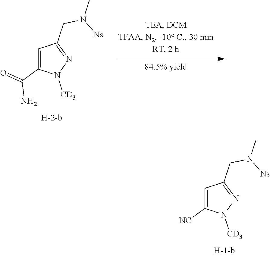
C1=C(C(=O)N)N([CD3])N=C1CN([Ns])C.C1=C([NC])N([CD3])N=C1CN([Ns])C
